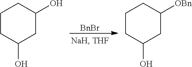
[BnBr].C1CC(O)CC(O)C1.C1CC(O)CC([OBn])C1
